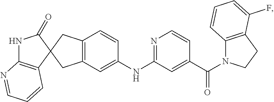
C1(=O)NC2=C(C=CC=N2)C12CC1=C(C2)C=CC(NC2=NC=CC(C(=O)N3C4=C(CC3)C(F)=CC=C4)=C2)=C1
